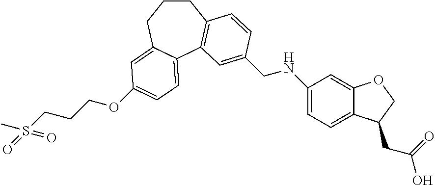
C1CCC2=CC(OCCCS(C)(=O)=O)=CC=C2C2=C1C=CC(CNC1=CC=C3C(=C1)OCC3CC(O)=O)=C2
